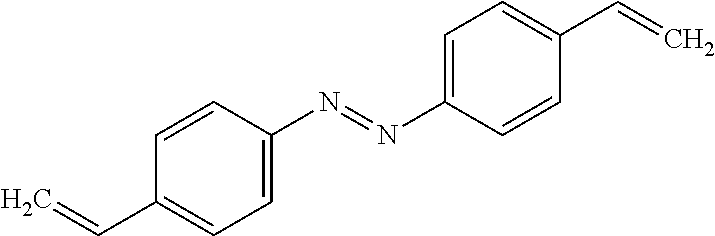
C1=C(N=NC2=CC=C(C=C)C=C2)C=CC(C=C)=C1
